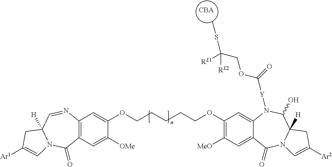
C12=C(C=C([OMe])C(OCCCCCOC3=C([MeO])C=C4C(=C3)N([Y]C(=O)OCC(SC)([RL1])[RL2])C(O)C3([H])N(C4=O)C=C([Ar2])C3)=C1)C(=O)N1C([H])(C=N2)CC([Ar1])=C1.[CBA]
